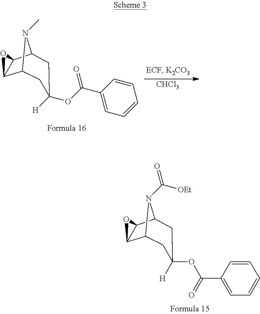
[CHCl3].C12C3C(C(N1C)CC(OC(C1=CC=CC=C1)=O)([H])C2)O3.C12C3C(C(N1C([OEt])=O)CC(OC(C1=CC=CC=C1)=O)([H])C2)O3
